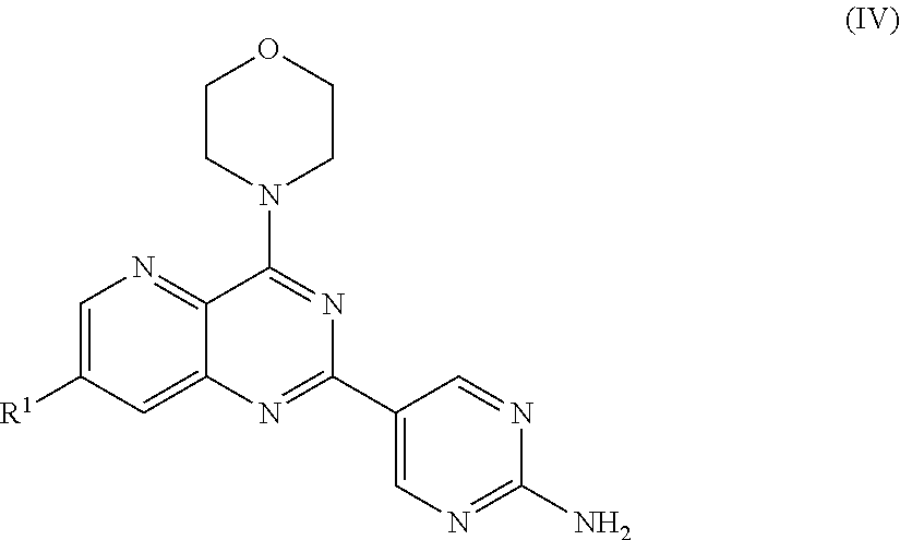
C1=C([R1])C=C2C(=N1)C(N1CCOCC1)=NC(C1=CN=C(N)N=C1)=N2
